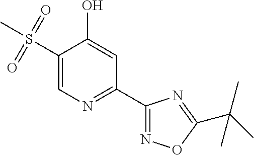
C1(S(C)(=O)=O)=CN=C(C2=NOC(C(C)(C)C)=N2)C=C1O
